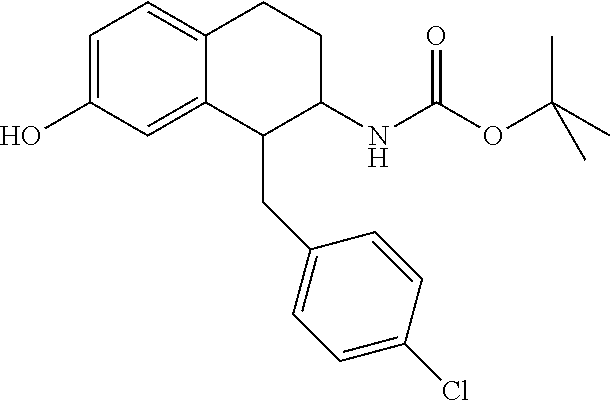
C1=C(O)C=C2C(=C1)CCC(NC(=O)OC(C)(C)C)C2CC1=CC=C(Cl)C=C1
